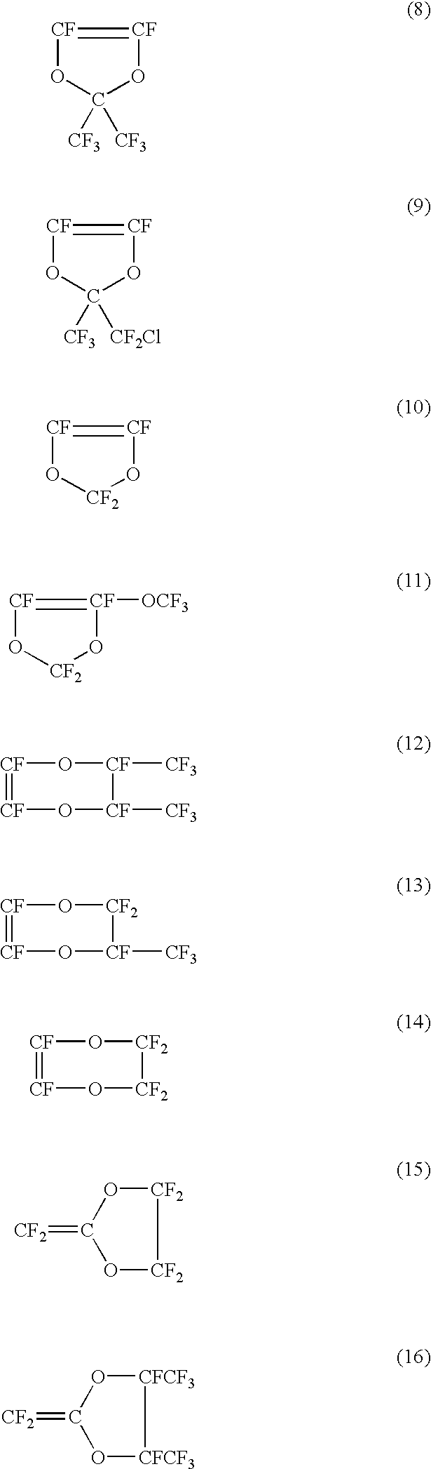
C1(=[CF2])O[CF2][CF2]O1.[CF]1=[CF]O[CF]([CF3])[CF]([CF3])O1.[CF]1=[CF]O[CF]([CF3])[CF2]O1.[CF]1=[CF]O[CF2][CF2]O1.C1(=[CF2])O[CFCF3][CFCF3]O1.[CF]1=[CF]OC([CF3])([CF3])O1.[CF]1=[CF]OC([CF3])([CF2Cl])O1.[CF]1=[CF]O[CF2]O1.[CF]1=[CF]([OCF3])O[CF2]O1
